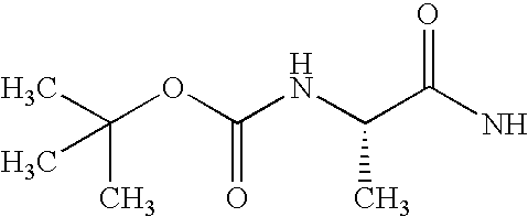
CC(OC(NC(C(N)=O)C)=O)(C)C
